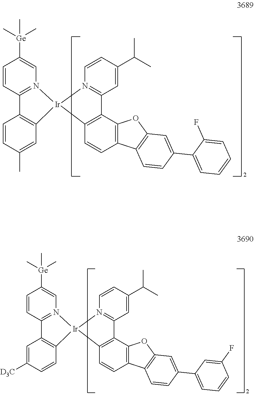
C1=CC2=N(C=C1[Ge](C)(C)C)[Ir]1(C3=C2C=CC(C)=C3)N2=C(C=C(C(C)C)C=C2)C2=C1C=CC1=C2OC2=C1C=CC(C1=CC=CC=C1F)=C2.C1=CC2=N(C=C1[Ge](C)(C)C)[Ir]1(C3=C2C=C([D3C])C=C3)N2=C(C=C(C(C)C)C=C2)C2=C1C=CC1=C2OC2=C1C=CC(C1=CC=CC(F)=C1)=C2
